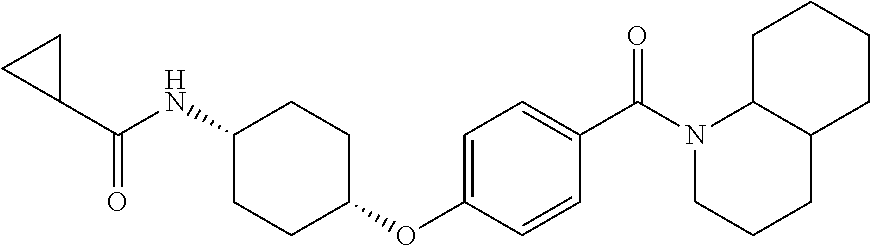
C1=C(OC2CCC(NC(=O)C3CC3)CC2)C=CC(C(=O)N2CCCC3C2CCCC3)=C1
